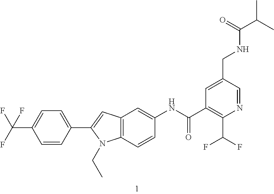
C1=C(CNC(C(C)C)=O)C=NC(C(F)F)=C1C(NC1=CC2=C(C=C1)N(CC)C(C1=CC=C(C(F)(F)F)C=C1)=C2)=O
